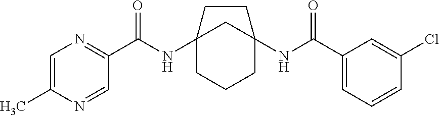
C12(NC(C3=NC=C(C)N=C3)=O)CCCC(NC(C3=CC=CC(Cl)=C3)=O)(C1)CC2
